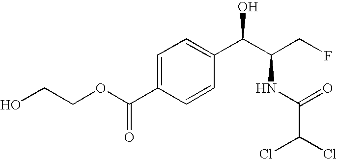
C1=C(C(OCCO)=O)C=CC(C(C(CF)NC(=O)C(Cl)Cl)O)=C1
